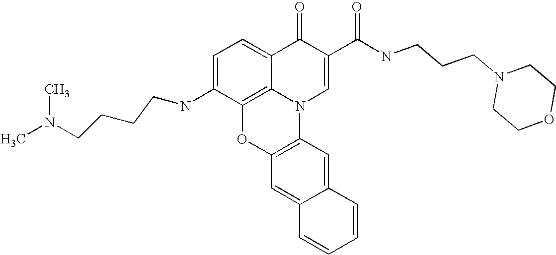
C1=C(NCCCCN(C)C)C2=C3C(=C1)C(=O)C(C(NCCCN1CCOCC1)=O)=CN3C1=C(O2)C=C2C(=C1)C=CC=C2
